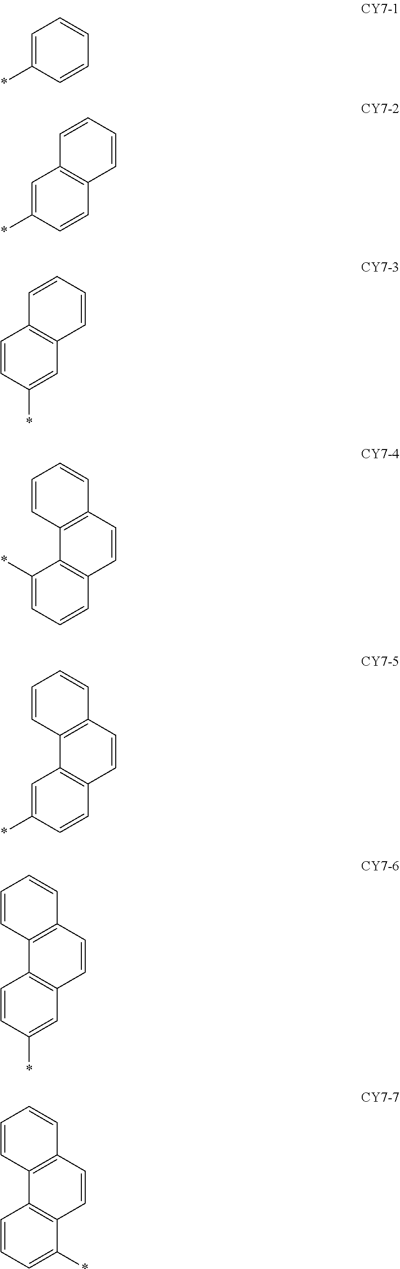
C1=C(*)C=CC=C1.C1=C(*)C=CC2=C1C=CC=C2.C1=CC(*)=CC2=C1C=CC=C2.C1(*)=CC=CC2=C1C1=C(C=C2)C=CC=C1.C1=C(*)C=CC2=C1C1=C(C=C2)C=CC=C1.C1=CC(*)=CC2=C1C1=C(C=C2)C=CC=C1.C1=CC=C(*)C2=C1C1=C(C=C2)C=CC=C1
